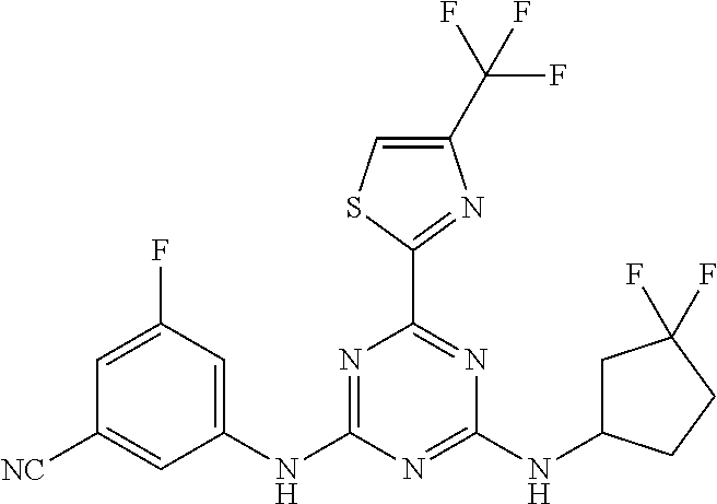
N1=C(NC2=CC(F)=CC([NC])=C2)N=C(NC2CC(F)(F)CC2)N=C1C1=NC(C(F)(F)F)=CS1
